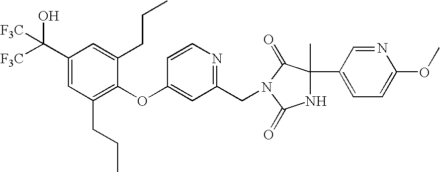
C1(C([F3C])(O)[F3C])=CC(CCC)=C(OC2=CC(CN3C(=O)C(C4=CC=C(OC)N=C4)(C)NC3=O)=NC=C2)C(CCC)=C1
